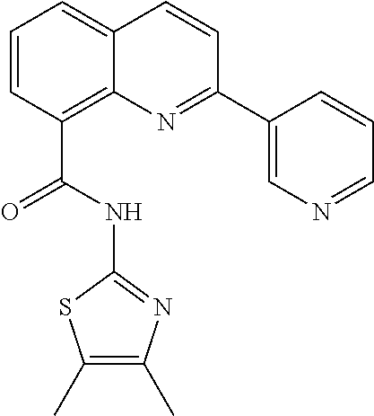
C1=CC(C(=O)NC2=NC(C)=C(C)S2)=C2C(=C1)C=CC(C1=CN=CC=C1)=N2
